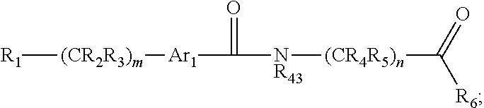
[R1][(CR2R3)m][Ar1]C([NR43][(CR4R5)n]C([R6])=O)=O
